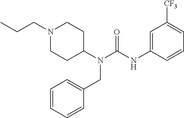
N1(CCC)CCC(N(C(NC2=CC([CF3])=CC=C2)=O)CC2=CC=CC=C2)CC1
